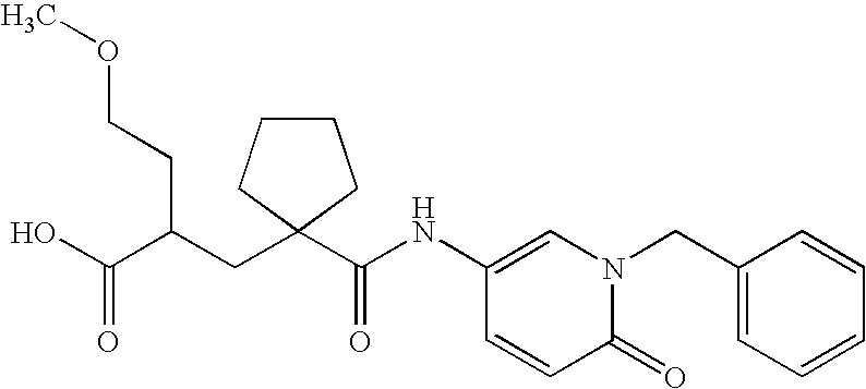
COCCC(CC1(C(NC2=CN(CC3=CC=CC=C3)C(=O)C=C2)=O)CCCC1)C(O)=O
